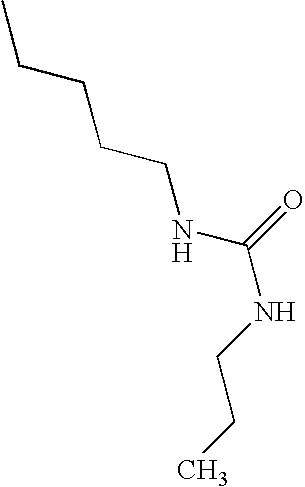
CCCCCNC(NCCC)=O
